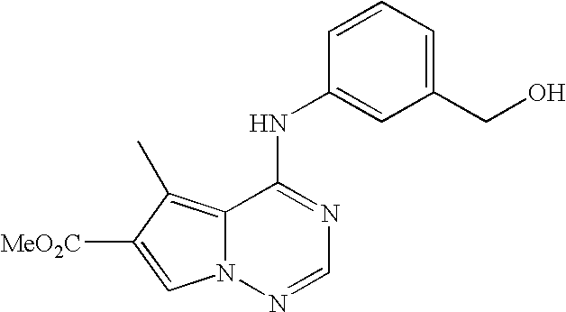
C12=C(C)C([MeO2C])=CN1N=CN=C2NC1=CC(CO)=CC=C1
